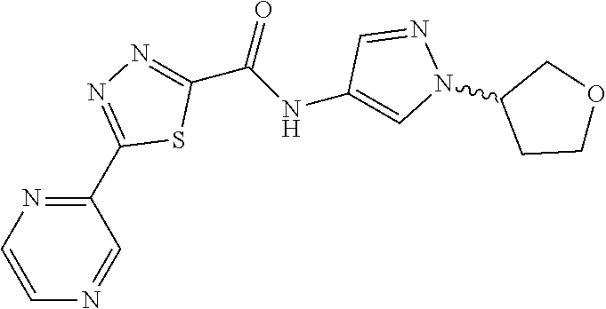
C1=CN=C(C2=NN=C(C(NC3=CN(C4CCOC4)N=C3)=O)S2)C=N1
